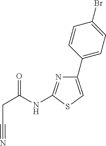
C1(C2=CC=C(Br)C=C2)=CSC(NC(CC#N)=O)=N1
